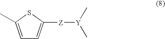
C1=C(C)SC([Z][Y](C)C)=C1
